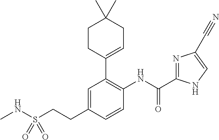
C1=C(CCS(NC)(=O)=O)C=CC(NC(C2=NC(C#N)=CN2)=O)=C1C1=CCC(C)(C)CC1
